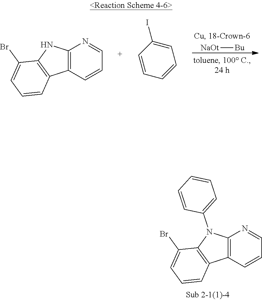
C12=C(C=CC=N1)C1=C(N2C2=CC=CC=C2)C(Br)=CC=C1.[NaOt][Bu].C12=C(C=CC=N1)C1=C(N2)C(Br)=CC=C1.C1=C(I)C=CC=C1
